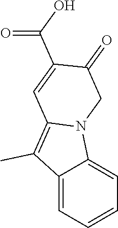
C12=CC=CC=C1N1C(=C2C)C=C(C(O)=O)C(=O)C1
